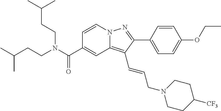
C1=CN2C(=C(C=CCN3CCC([CF3])CC3)C(C3=CC=C(OCC)C=C3)=N2)C=C1C(N(CCC(C)C)CCC(C)C)=O
